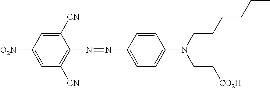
N(=NC1=CC=C(N(CC[CO2H])CCCCCC)C=C1)C1=C([CN])C=C([O2N])C=C1[CN]
